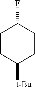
C1CC([t-Bu])CCC1F
